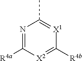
CC1=[X1]C([R4b])=[X2]C([R4a])=N1
